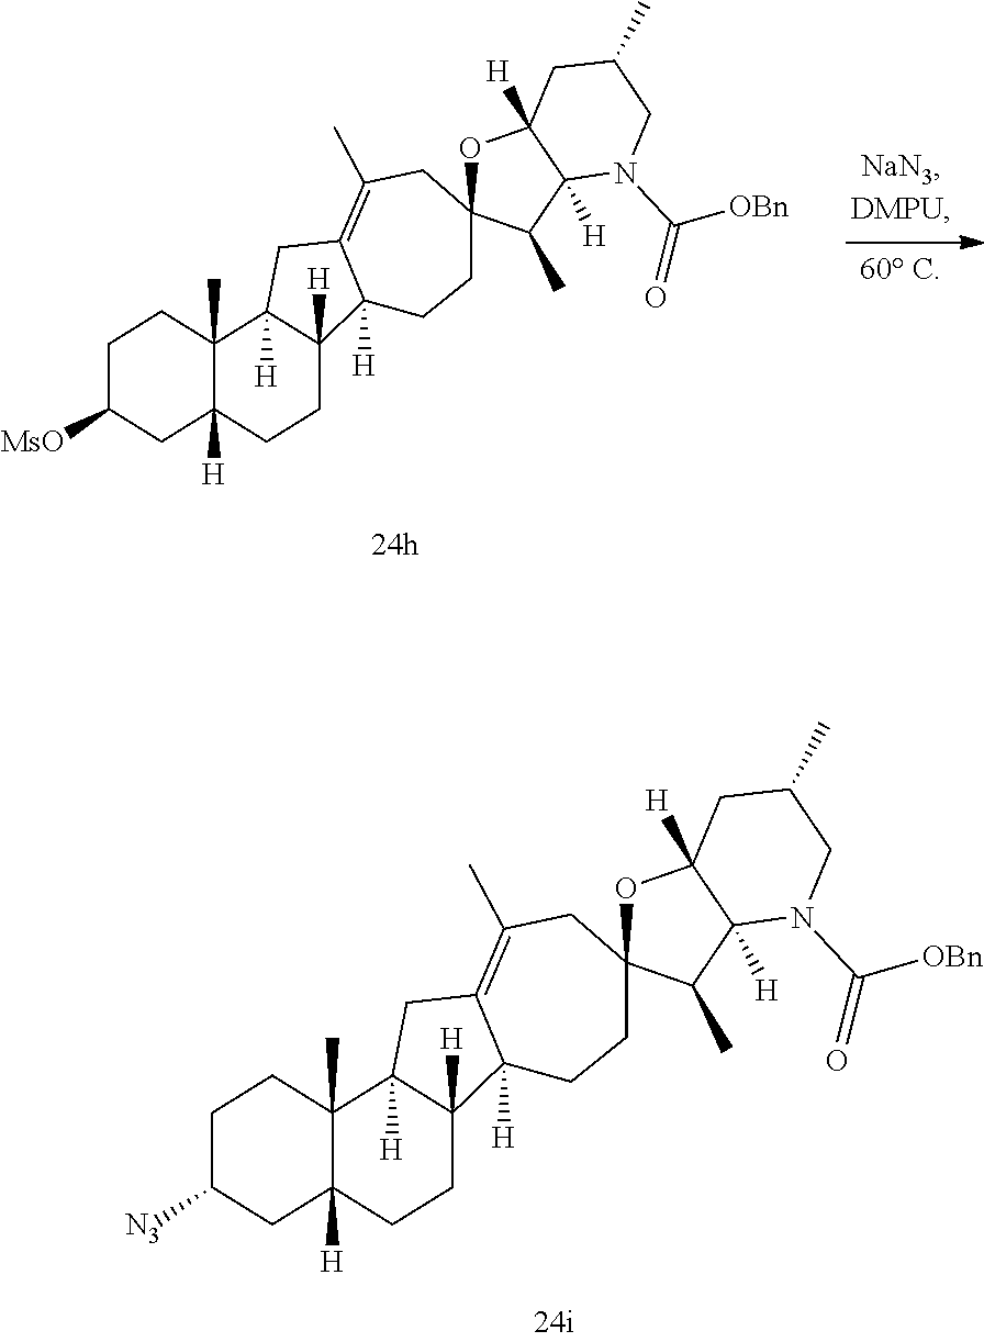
C1C([N3])CC2([H])C(C)(C1)C1([H])C([H])(CC2)C2([H])C(=C(C)CC3(CC2)OC2([H])C([H])(C3C)N(C([OBn])=O)CC(C)C2)C1.C1C([MsO])CC2([H])C(C)(C1)C1([H])C([H])(CC2)C2([H])C(=C(C)CC3(CC2)OC2([H])C([H])(C3C)N(C([OBn])=O)CC(C)C2)C1
